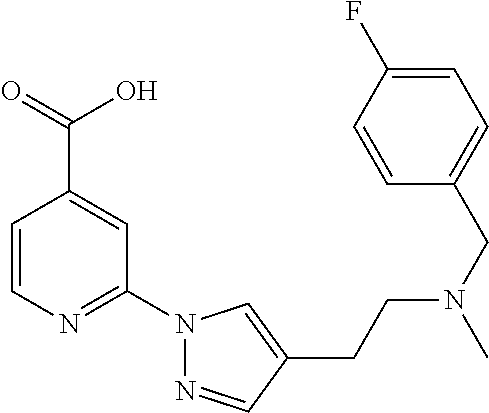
C1=CN=C(N2N=CC(CCN(CC3=CC=C(F)C=C3)C)=C2)C=C1C(=O)O
